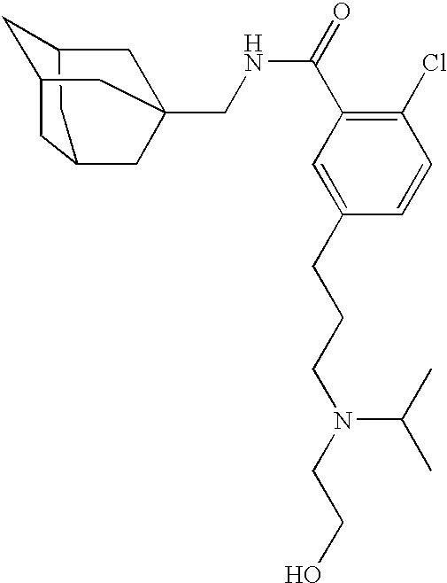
C1C2CC3CC1CC(CNC(C1=C(Cl)C=CC(CCCN(CCO)C(C)C)=C1)=O)(C2)C3
